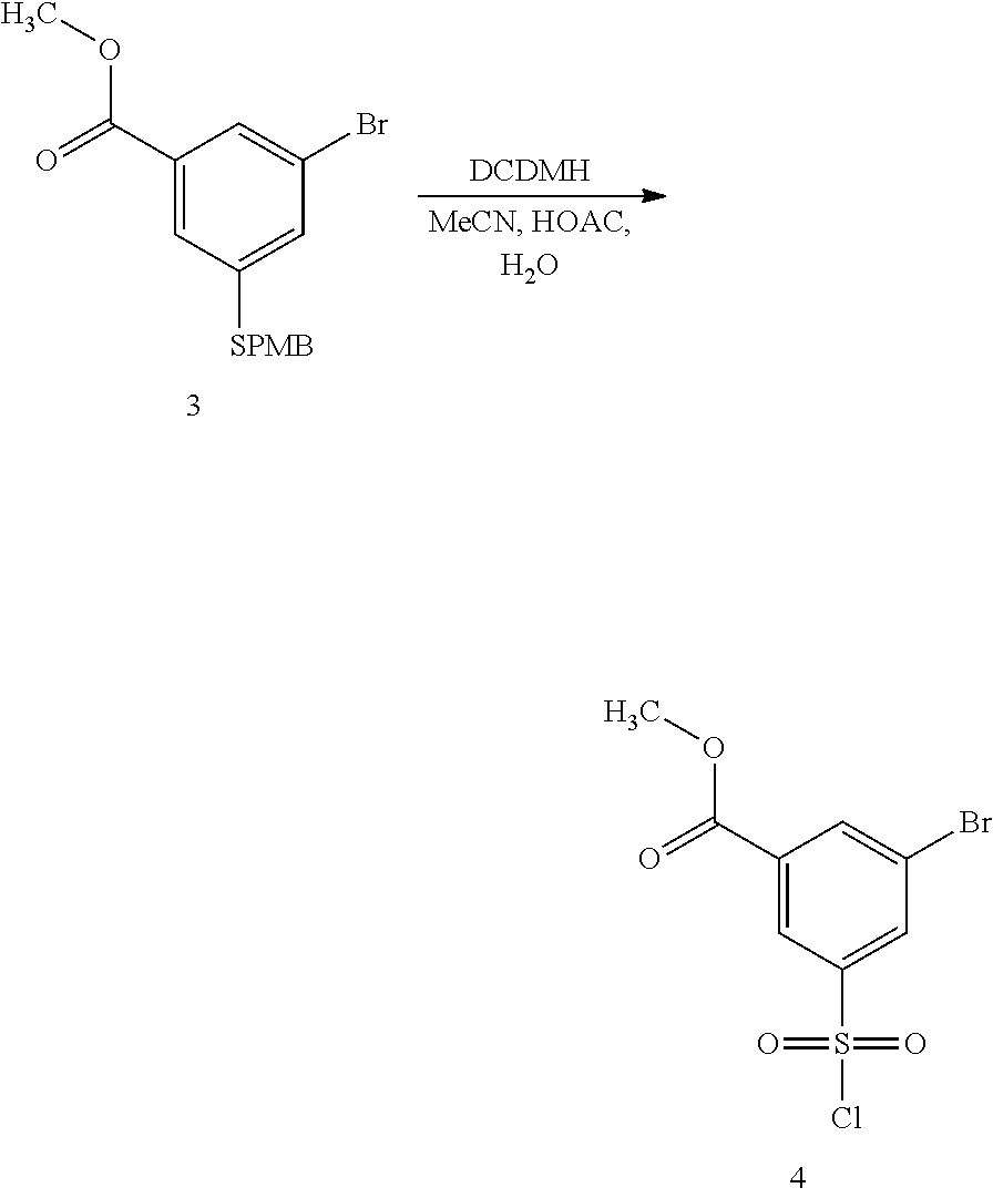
C1(C(=O)OC)=CC(S(=O)(=O)Cl)=CC(Br)=C1.C1(C(=O)OC)=CC([SPMB])=CC(Br)=C1
